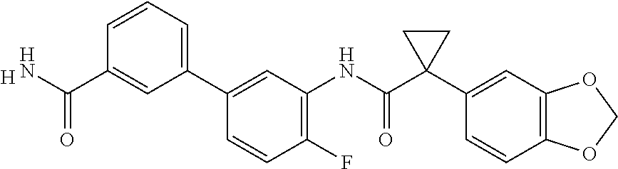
[H].C1(NC(C2(C3=CC4=C(C=C3)OCO4)CC2)=O)=C(F)C=CC(C2=CC=CC(C(N)=O)=C2)=C1
